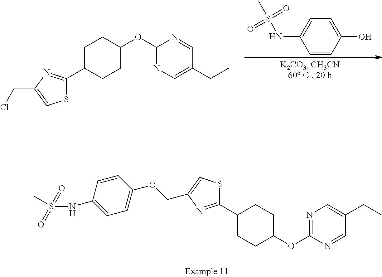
C1(C2=NC(COC3=CC=C(NS(C)(=O)=O)C=C3)=CS2)CCC(OC2=NC=C(CC)C=N2)CC1.C1C(C2=NC(CCl)=CS2)CCC(OC2=NC=C(CC)C=N2)C1.C1(NS(C)(=O)=O)=CC=C(O)C=C1
